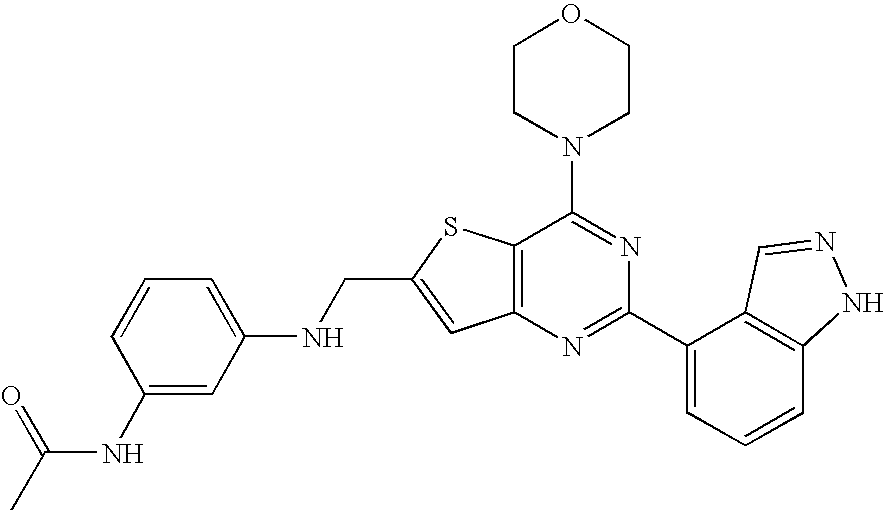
C1CN(C2=NC(C3=CC=CC4=C3C=NN4)=NC3=C2SC(CNC2=CC=CC(NC(C)=O)=C2)=C3)CCO1
